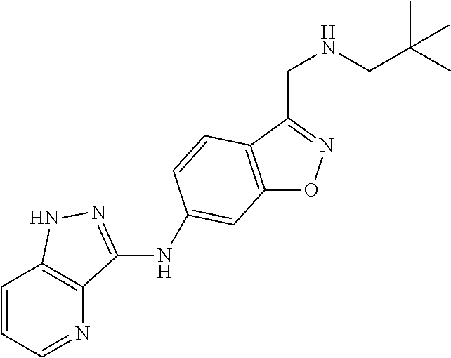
C12=C(C(CNCC(C)(C)C)=NO1)C=CC(NC1=NNC3=C1N=CC=C3)=C2
